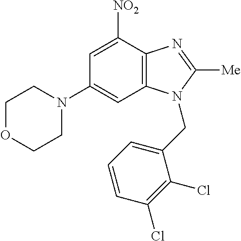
N1(C2=CC3=C(C([NO2])=C2)N=C([Me])N3CC2=CC=CC(Cl)=C2Cl)CCOCC1
